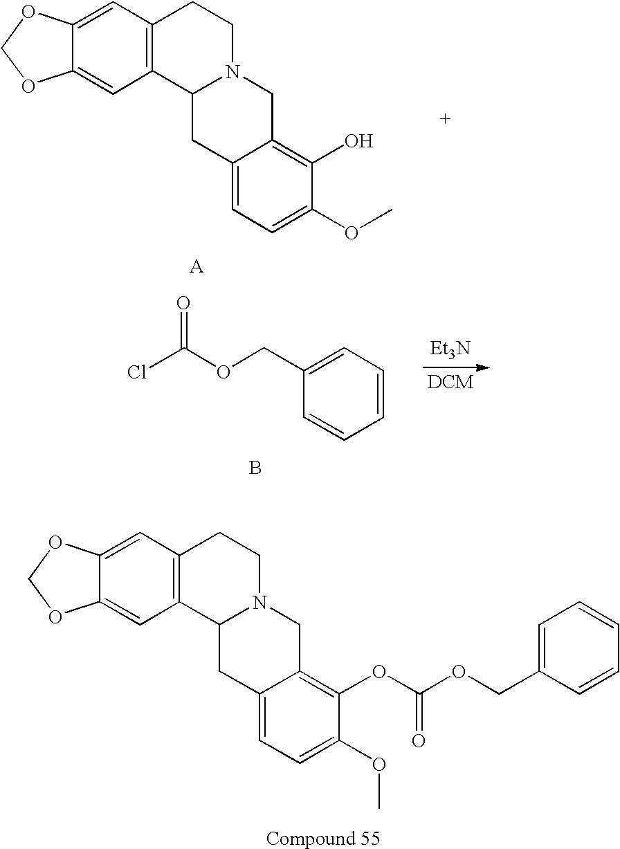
C12=C(C=C3C(=C1)OCO3)CCN1C2CC2=CC=C(OC)C(O)=C2C1.C1=CC=C(COC(Cl)=O)C=C1.B.[Et3N].C12=C(C=C3C(=C1)OCO3)CCN1C2CC2=CC=C(OC)C(OC(OCC3=CC=CC=C3)=O)=C2C1
